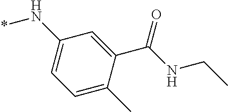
C1(N*)=CC=C(C)C(C(=O)NCC)=C1
